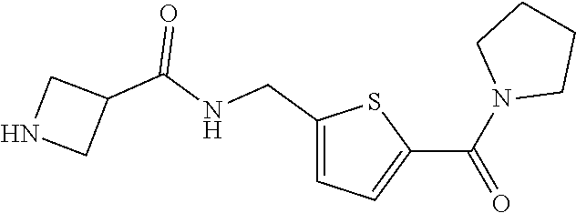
C1(CNC(C2CNC2)=O)=CC=C(C(=O)N2CCCC2)S1
